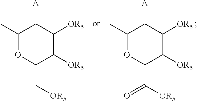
C1(C)OC(C[OR5])C([OR5])C([OR5])C1[A].C1(C)OC(C([OR5])=O)C([OR5])C([OR5])C1[A]
